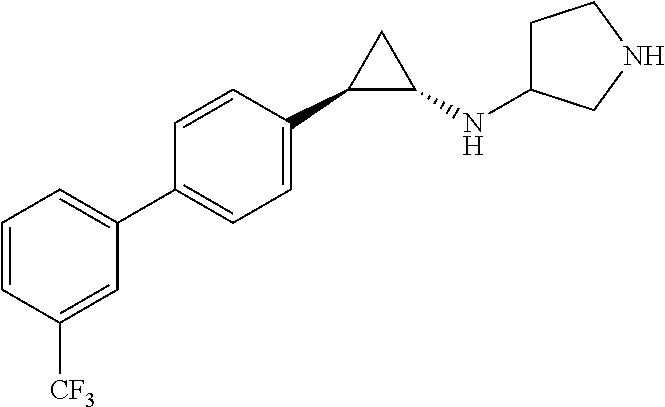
C1(C2=CC=C(C3=CC=CC([CF3])=C3)C=C2)C(NC2CCNC2)C1
